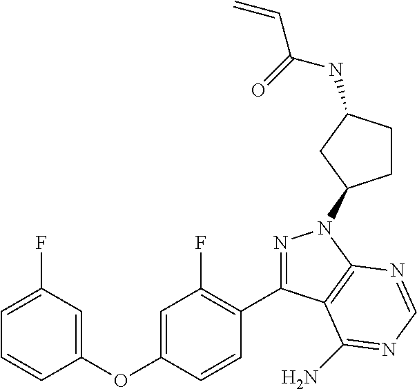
C1(OC2=CC(F)=C(C3=NN(C4CCC(NC(C=C)=O)C4)C4=C3C(N)=NC=N4)C=C2)=CC(F)=CC=C1
